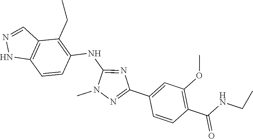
N1(C)N=C(C2=CC(OC)=C(C(NCC)=O)C=C2)N=C1NC1=C(CC)C2=C(NN=C2)C=C1
